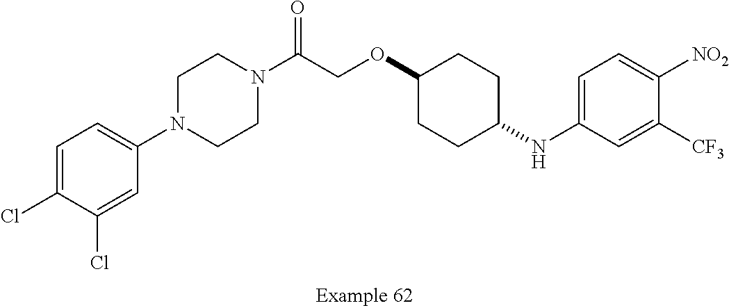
C1=C(Cl)C(Cl)=CC(N2CCN(C(COC3CCC(NC4=CC=C([NO2])C([CF3])=C4)CC3)=O)CC2)=C1
